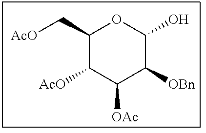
C1(C[AcO])C([AcO])C([OAc])C([OBn])C(O)O1
